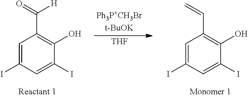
C1=C(I)C=C(I)C(O)=C1C(=O)[H].[THF].C1=C(I)C=C(I)C(O)=C1C=C
